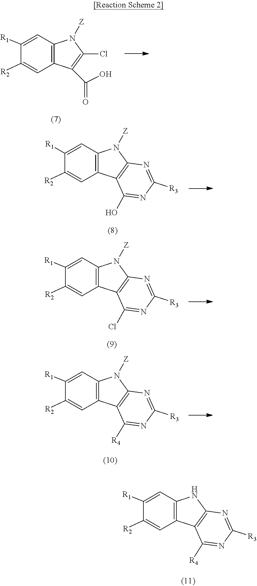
C1([R2])=CC2=C(C=C1[R1])N([Z])C(Cl)=C2C(=O)O.C1([R2])=CC2=C(C=C1[R1])N([Z])C1=C2C(O)=NC([R3])=N1.[Z]N1C2=C(C=C([R2])C([R1])=C2)C2=C1N=C([R3])N=C2Cl.C1([R2])=CC2=C(C=C1[R1])N([Z])C1=C2C([R4])=NC([R3])=N1.C1([R2])=CC2=C(C=C1[R1])NC1=C2C([R4])=NC([R3])=N1
